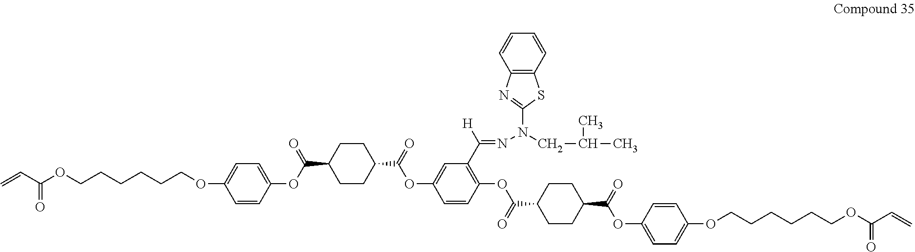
C1(OCCCCCCOC(=O)C=C)=CC=C(OC(C2CCC(C(=O)OC3=CC(C([H])=NN(CC(C)C)C4=NC5=C(S4)C=CC=C5)=C(OC(C4CCC(C(=O)OC5=CC=C(OCCCCCCOC(=O)C=C)C=C5)CC4)=O)C=C3)CC2)=O)C=C1
